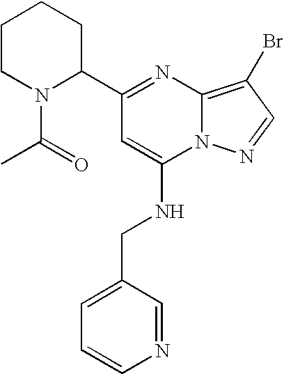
C1(C2=NC3=C(Br)C=NN3C(NCC3=CC=CN=C3)=C2)CCCCN1C(=O)C
